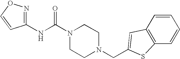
N(C(N1CCN(CC2=CC3=C(C=CC=C3)S2)CC1)=O)C1=NOC=C1
